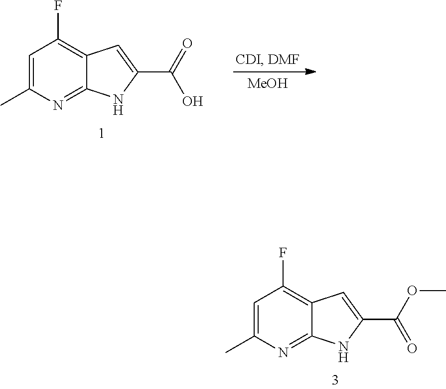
C1(C)=CC(F)=C2C=C(C(=O)O)NC2=N1.[MeOH].C1=C(C)N=C2C(=C1F)C=C(C(OC)=O)N2
